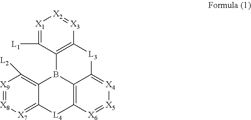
C12=C([L2])[X9]=[X8][X7]=C1[L4]C1=C3B2C2=C([L3]C3=[X4][X5]=[X6]1)[X3]=[X2][X1]=C2[L1]
